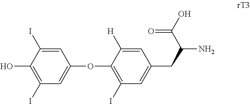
C1=C(I)C(O)=C(I)C=C1OC1=C(I)C=C(CC(N)C(O)=O)C=C1[H]
